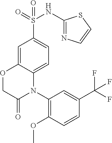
O=S(=O)(NC1=NC=CS1)C1=CC=C2C(=C1)OCC(=O)N2C1=C(OC)C=CC(C(F)(F)F)=C1
